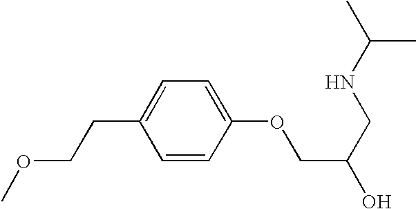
C1=CC(OCC(O)CNC(C)C)=CC=C1CCOC
